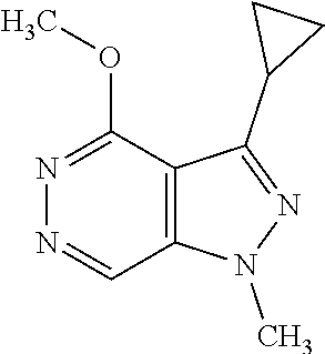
N1=CC2=C(C(OC)=N1)C(C1CC1)=NN2C
